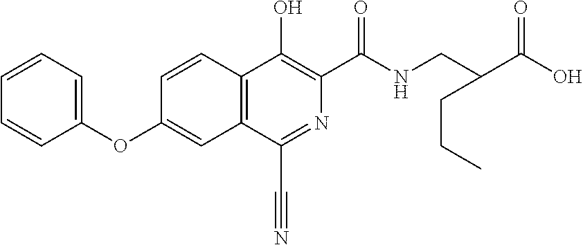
C1=CC2=C(C=C1OC1=CC=CC=C1)C(C#N)=NC(C(NCC(C(O)=O)CCC)=O)=C2O
